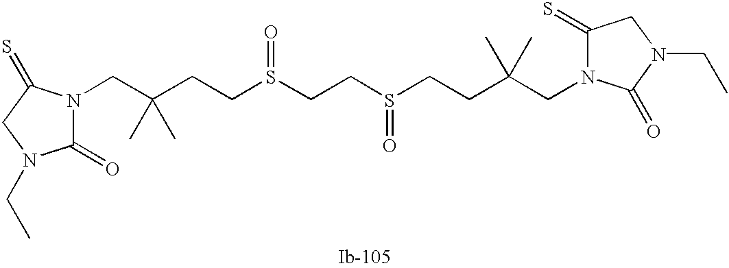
C(CCS(=O)CCS(=O)CCC(C)(C)CN1C(=S)CN(CC)C1=O)(C)(CN1C(=O)N(CC)CC1=S)C
